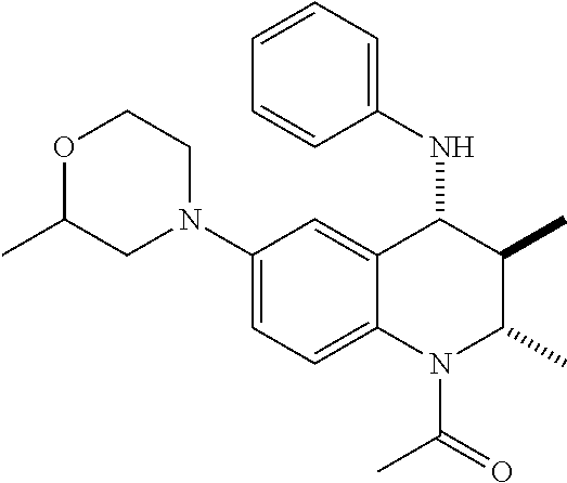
C1(N2CCOC(C)C2)=CC=C2C(=C1)C(NC1=CC=CC=C1)C(C)C(C)N2C(=O)C
